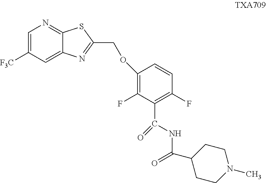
C1=C([F3C])C=C2C(=N1)SC(COC1=C(F)C(C(=O)NC(=O)C3CCN(C)CC3)=C(F)C=C1)=N2
